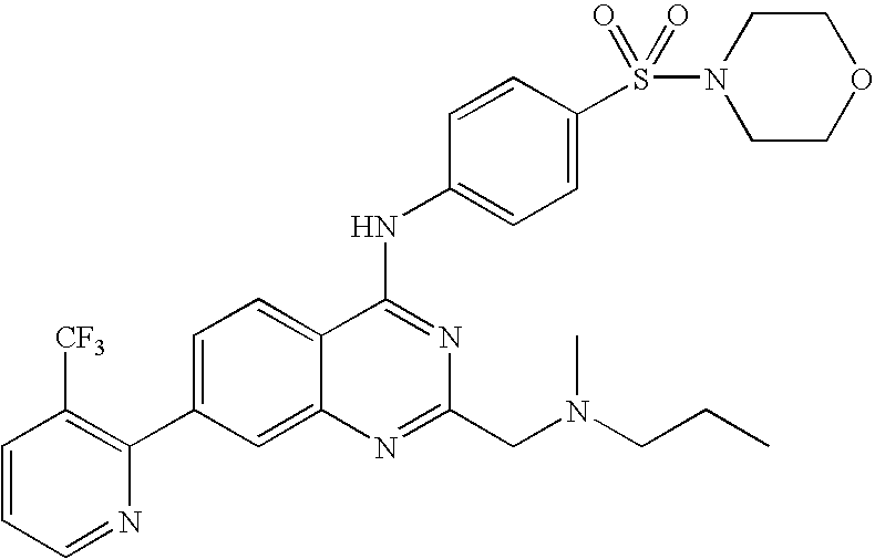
C1=CC=NC(C2=CC=C3C(=C2)N=C(CN(CCC)C)N=C3NC2=CC=C(S(=O)(=O)N3CCOCC3)C=C2)=C1[CF3]
